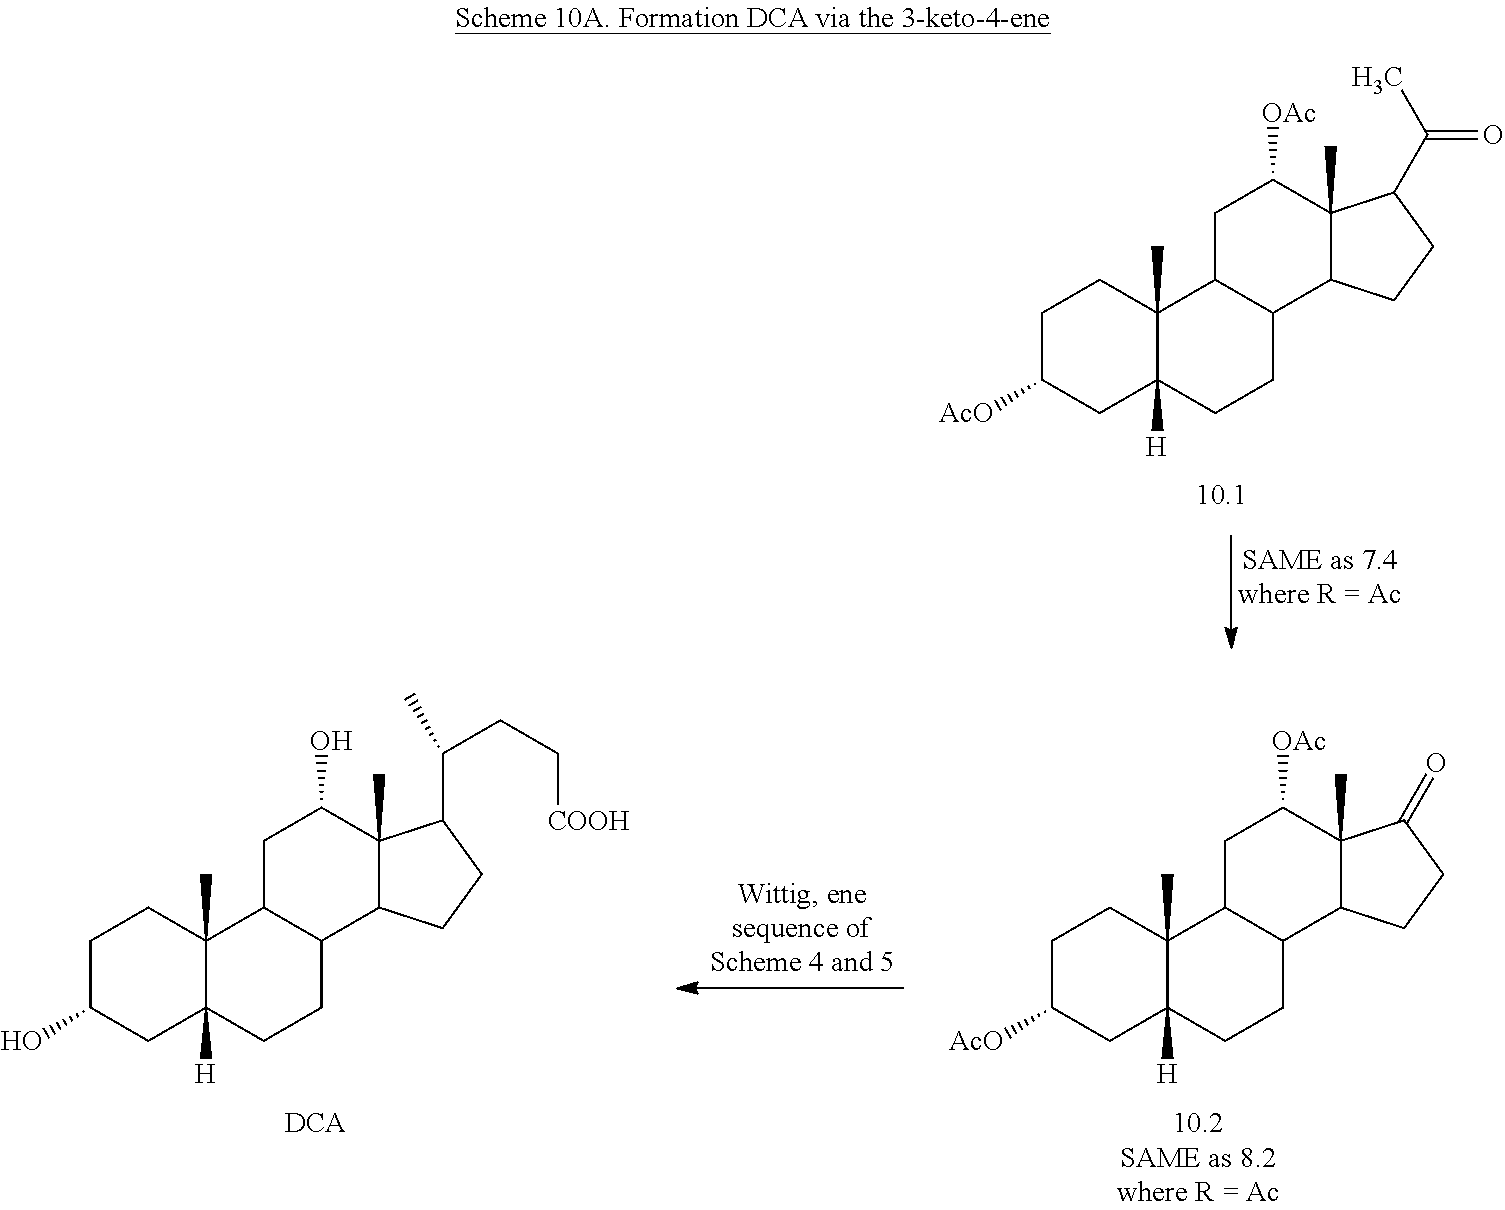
C1C([AcO])CC2([H])C(C)(C1)C1C(CC2)C2C(C)(C([OAc])C1)C(C(C)=O)CC2.C1C([AcO])CC2([H])C(C)(C1)C1C(CC2)C2C(C)(C([OAc])C1)C(=O)CC2.C1C(O)CC2([H])C(C)(C1)C1C(CC2)C2C(C)(C(O)C1)C(C(CC[COOH])C)CC2
